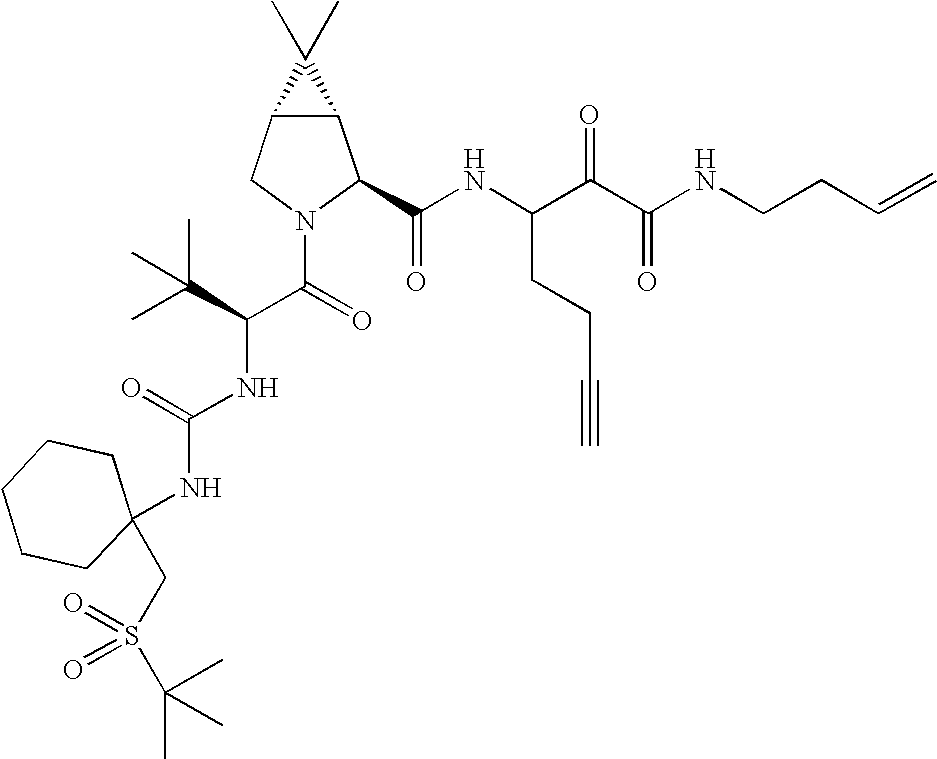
C12C(CN(C(=O)C(C(C)(C)C)NC(NC3(CS(C(C)(C)C)(=O)=O)CCCCC3)=O)C1C(NC(C(C(NCCC=C)=O)=O)CCC#C)=O)C2(C)C
